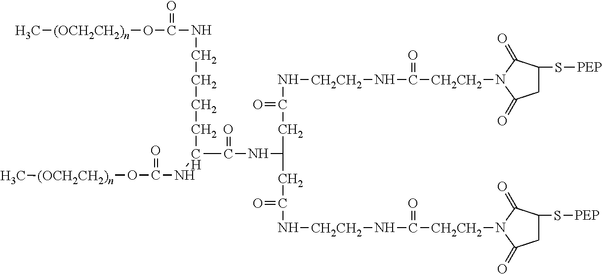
C[(OCH2CH2)n]OC(NCCCCC(C(NC(CC(N[CH2CH2]NC([CH2CH2]N1C(=O)C(S[PEP])CC1=O)=O)=O)CC(N[CH2CH2]NC([CH2CH2]N1C(=O)C(S[PEP])CC1=O)=O)=O)=O)NC(O[(OCH2CH2)n]C)=O)=O
